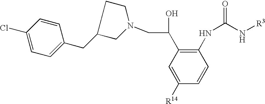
C1=C([R14])C=CC(NC(=O)N[R3])=C1C(CN1CCC(CC2=CC=C(Cl)C=C2)C1)O
